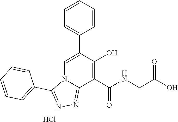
C1=C(C2=CC=CC=C2)C(O)=C(C(NCC(O)=O)=O)C2=NN=C(C3=CC=CC=C3)N12.Cl
